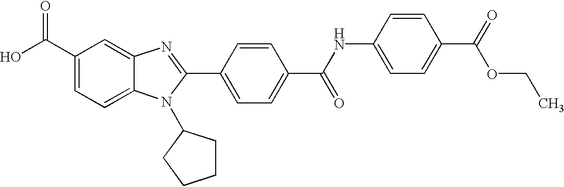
C1(C(O)=O)=CC=C2C(=C1)N=C(C1=CC=C(C(=O)NC3=CC=C(C(=O)OCC)C=C3)C=C1)N2C1CCCC1
